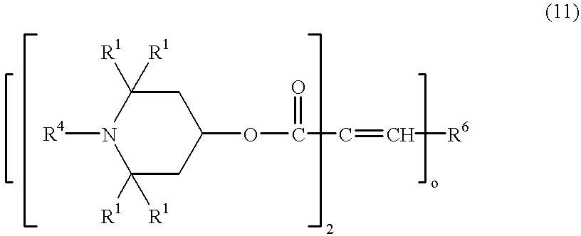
C1([R1])([R1])CC(OC(=O)C=C[R6])CC([R1])([R1])N1[R4]
